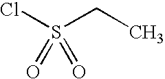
C(S(Cl)(=O)=O)C
